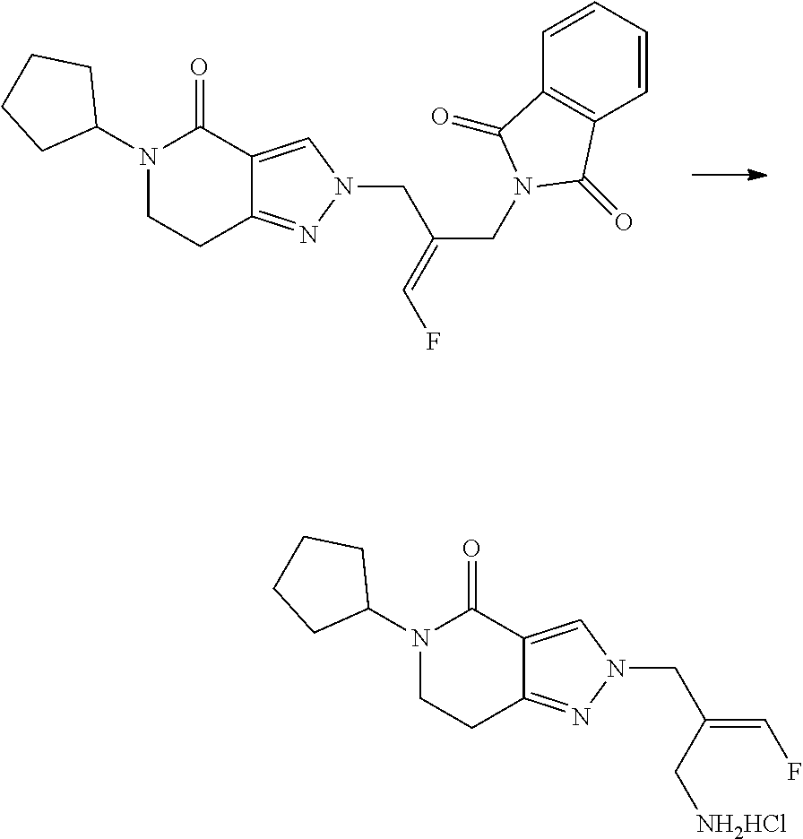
N1(C2CCCC2)CCC2=NN(CC(=CF)C[NH2HCl])C=C2C1=O.N1(C2CCCC2)CCC2=NN(CC(CN3C(=O)C4=C(C3=O)C=CC=C4)=CF)C=C2C1=O
